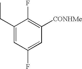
C1(CC)=CC(F)=CC([CONHMe])=C1F
